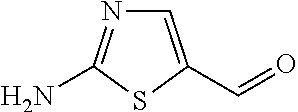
C1=C(C=O)SC(N)=N1
